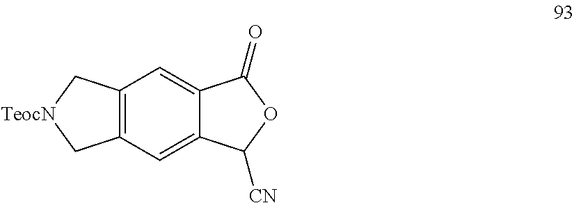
C12=C(C=C3C(=C1)C([CN])OC3=O)C[TeocN]C2
